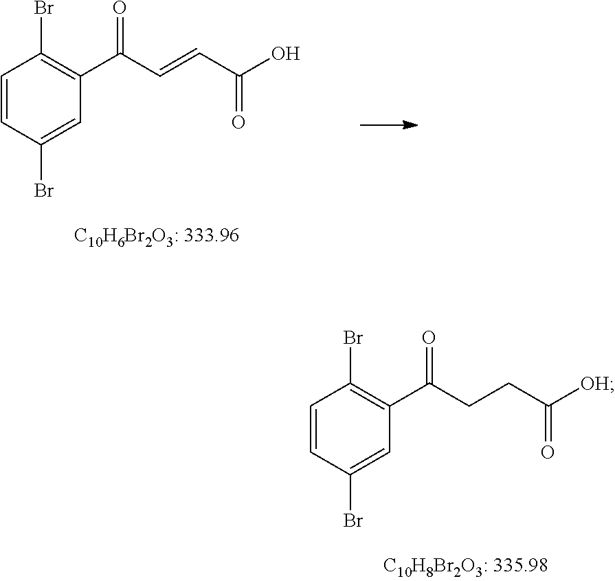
C1=CC(Br)=CC(C(CCC([OH])=O)=O)=C1Br.C1=CC(Br)=CC(C(C=CC(O)=O)=O)=C1Br
